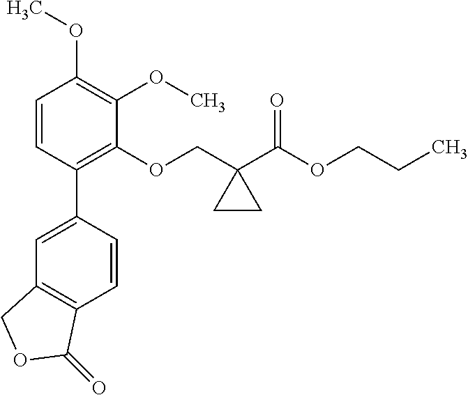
C1=CC(C2=CC3=C(C=C2)C(=O)OC3)=C(OCC2(C(=O)OCCC)CC2)C(OC)=C1OC
